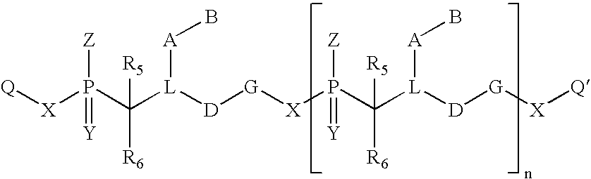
[Q][X]P(C([L]([D][G][X]P(C([L]([D][G][X][Q])[A]B)([R5])[R6])([Z])=[Y])[A]B)([R5])[R6])([Z])=[Y]
